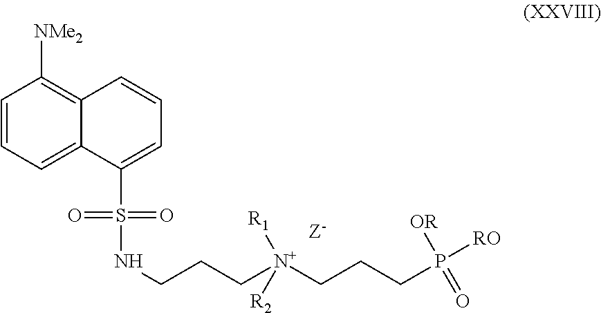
C1=CC=C2C(=C1[NMe2])C=CC=C2S(=O)(=O)NCCC[N+]([R2])([R1])CCCP([RO])([OR])=O
